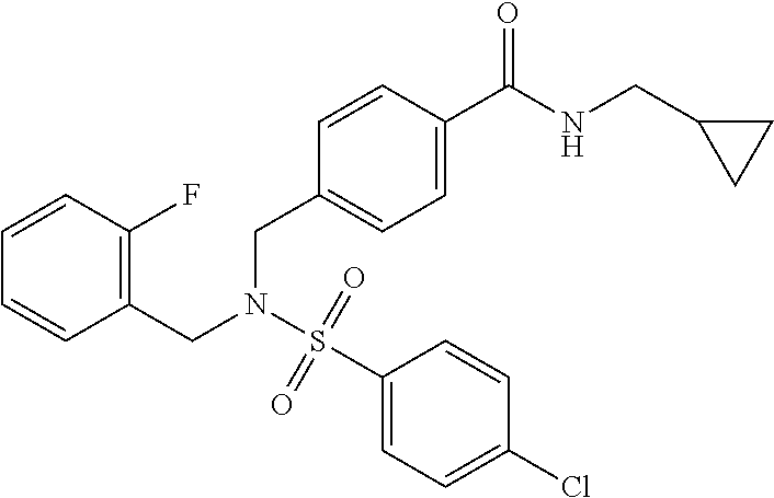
C1=CC=CC(CN(S(C2=CC=C(Cl)C=C2)(=O)=O)CC2=CC=C(C(NCC3CC3)=O)C=C2)=C1F
